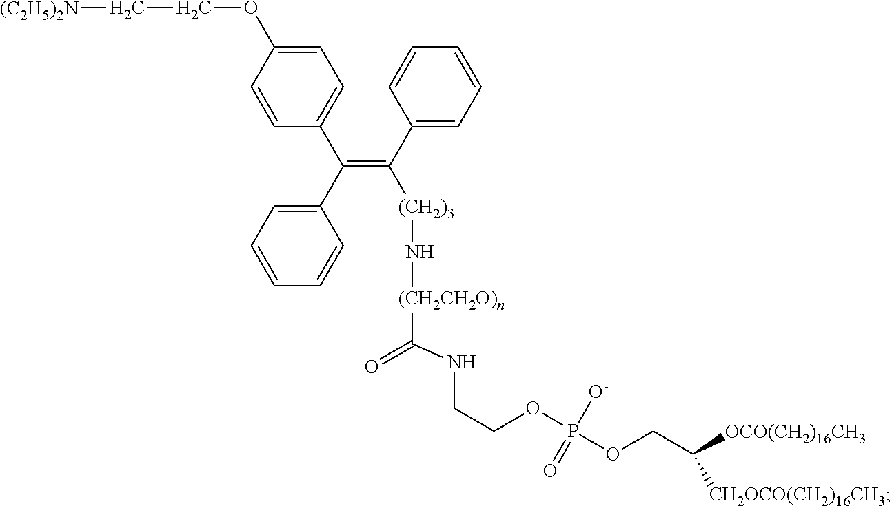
C1=CC(C(C2=CC=CC=C2)=C(C2=CC=CC=C2)[(CH2)3]N[(CH2CH2O)n]C(=O)NCCOP(OCC([OCO(CH2)16CH3])[CH2OCO(CH2)16CH3])([O-])=O)=CC=C1OCC[(C2H5)2N]
